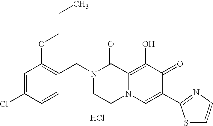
C1=C(Cl)C=CC(CN2CCN3C(=C(O)C(=O)C(C4=NC=CS4)=C3)C2=O)=C1OCCC.Cl
